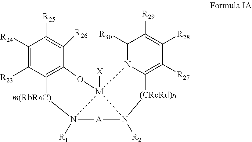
C12=C(O[M]34([X])N([R1])([m(RbRaC)]1)[A]N3([R2])[(CRcRd)n]C1=C([R27])C([R28])=C([R29])C([R30])=N14)C([R26])=C([R25])C([R24])=C2[R23]
